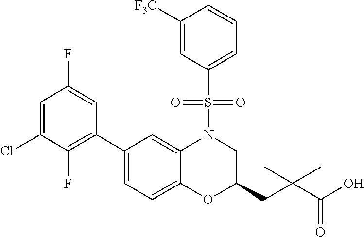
C1(C2=C(F)C(Cl)=CC(F)=C2)=CC=C2C(=C1)N(S(C1=CC=CC([F3C])=C1)(=O)=O)CC(CC(C(O)=O)(C)C)O2
